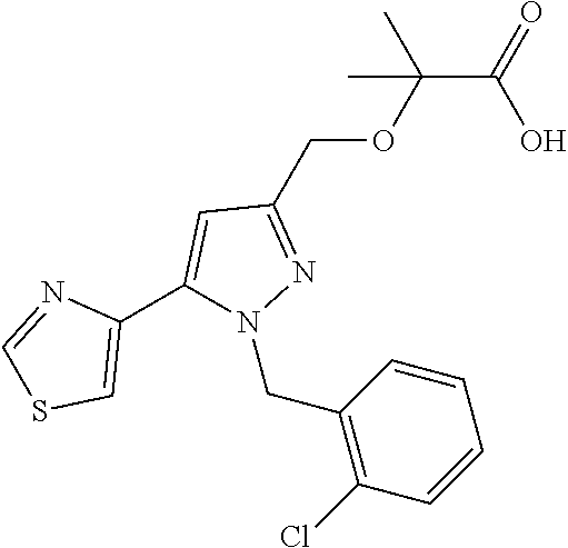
C(C(OCC1=NN(CC2=C(Cl)C=CC=C2)C(C2=CSC=N2)=C1)(C)C)(=O)O
